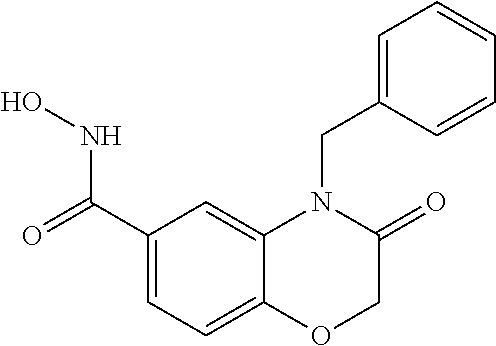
C1(C(=O)NO)=CC=C2C(=C1)N(CC1=CC=CC=C1)C(=O)CO2
